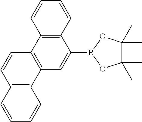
C12=C(C3=C(C=C1B1OC(C)(C)C(C)(C)O1)C1=C(C=C3)C=CC=C1)C=CC=C2
